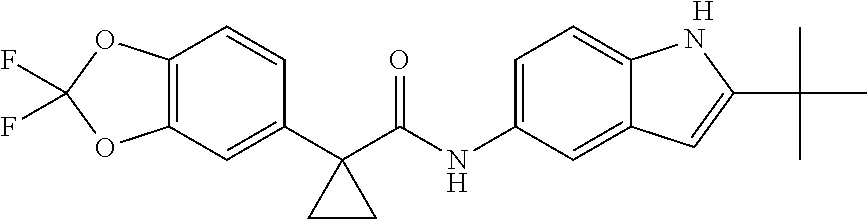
C1(C2(C(NC3=CC=C4C(=C3)C=C(C(C)(C)C)N4)=O)CC2)=CC2=C(C=C1)OC(F)(F)O2.[H]
